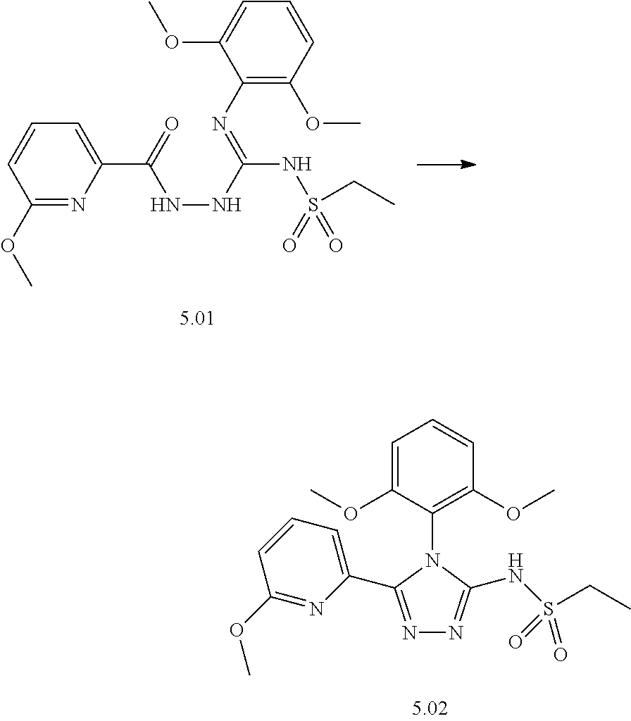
C1=C(OC)C(N2C(C3=CC=CC(OC)=N3)=NN=C2NS(=O)(=O)CC)=C(OC)C=C1.C1=CC(OC)=C(N=C(NS(CC)(=O)=O)NNC(C2=CC=CC(OC)=N2)=O)C(OC)=C1
